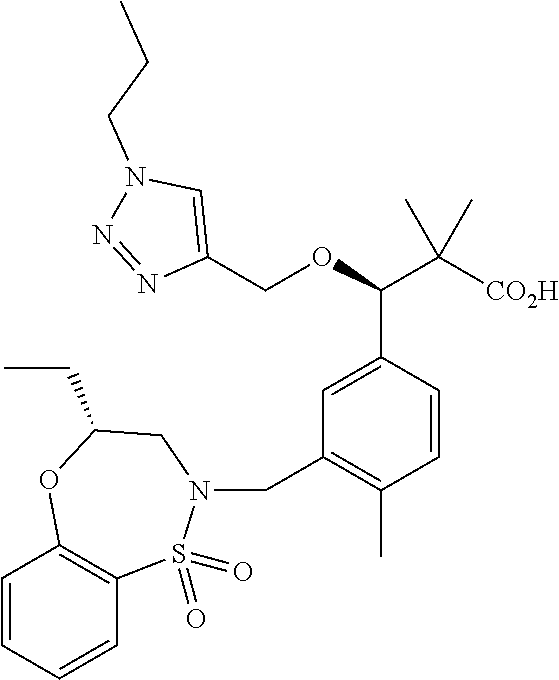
C1(COC(C([CO2H])(C)C)C2=CC(CN3S(=O)(=O)C4=C(C=CC=C4)OC(CC)C3)=C(C)C=C2)=CN(CCC)N=N1
